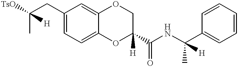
C(C)(CC1=CC=C2C(=C1)OCC(C(NC(C1=CC=CC=C1)([H])C)=O)([H])O2)([H])[TsO]
